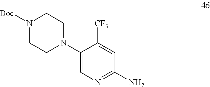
N1([Boc])CCN(C2=CN=C(N)C=C2[CF3])CC1
